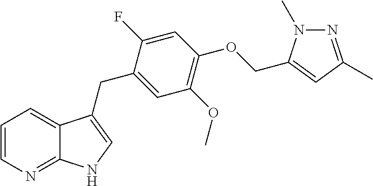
N1=C(C)C=C(COC2=C(OC)C=C(CC3=CNC4=NC=CC=C43)C(F)=C2)N1C
